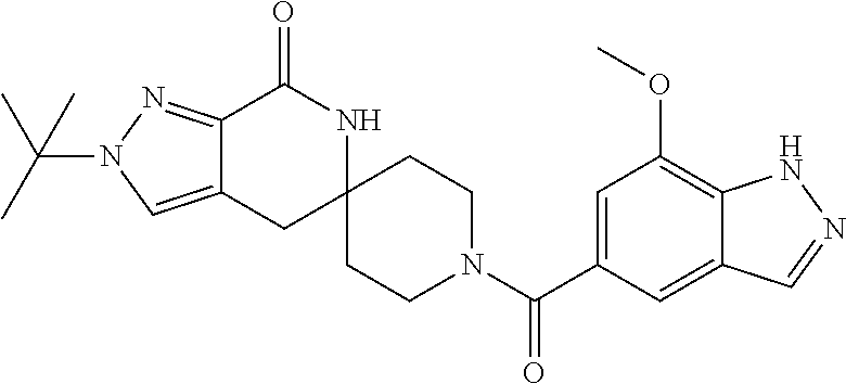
C12=NN(C(C)(C)C)C=C1CC1(NC2=O)CCN(C(C2=CC(OC)=C3C(=C2)C=NN3)=O)CC1
